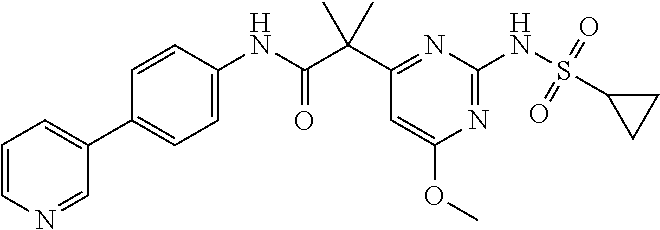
C1(C(C(NC2=CC=C(C3=CC=CN=C3)C=C2)=O)(C)C)=NC(NS(=O)(=O)C2CC2)=NC(OC)=C1
